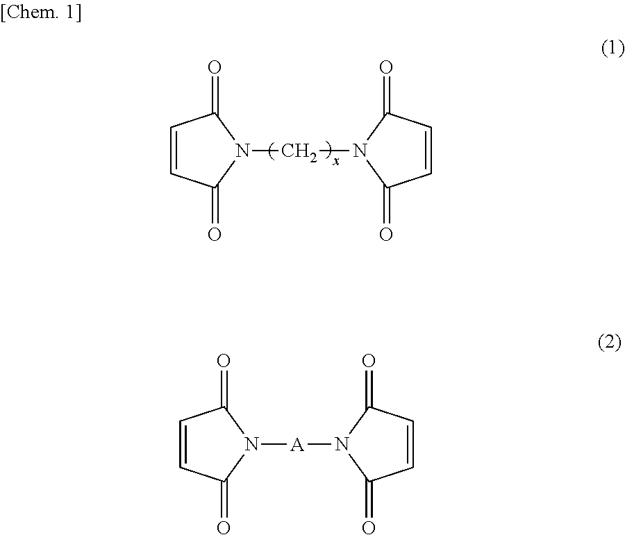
C1=CC(=O)N([A]N2C(=O)C=CC2=O)C1=O.C1=CC(=O)N(CN2C(=O)C=CC2=O)C1=O
